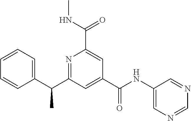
C1=CC=C(C(C2=NC(C(NC)=O)=CC(C(NC3=CN=CN=C3)=O)=C2)C)C=C1
